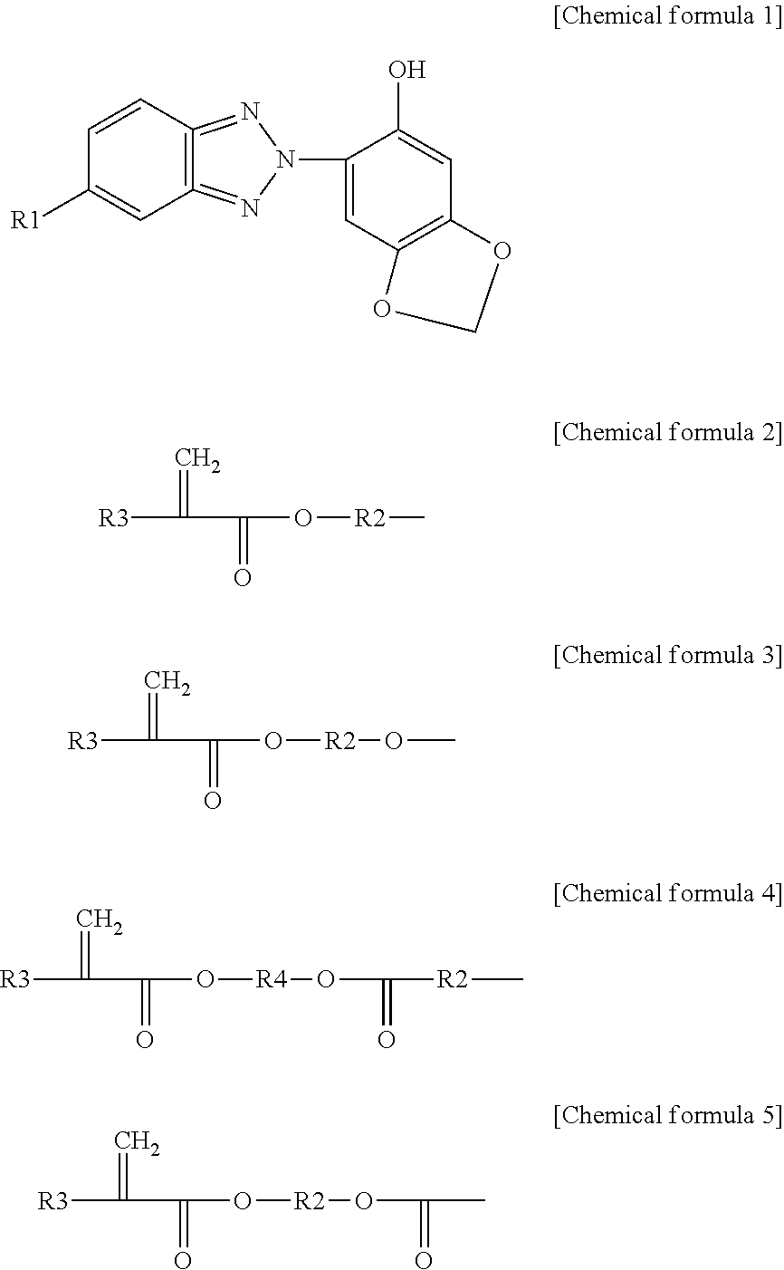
C1=CC2=C(=NN(C3=CC4=C(C=C3O)OCO4)N=2)C=C1[R1].[R3]C(=C)C(O[R2]C)=O.[R3]C(=C)C(O[R2]OC)=O.[R3]C(=C)C(O[R4]OC([R2]C)=O)=O.[R3]C(=C)C(O[R2]OC(C)=O)=O
